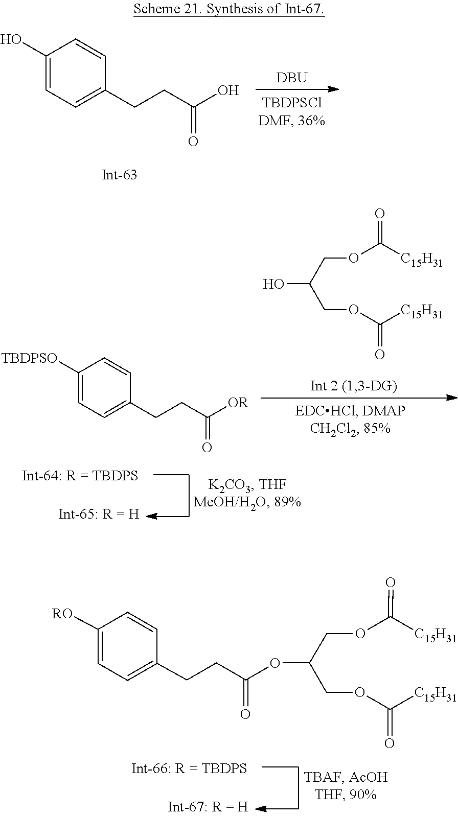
OC1=CC=C(CCC(O)=O)C=C1.[DBU].[TBDPSO]C1=CC=C(CCC([OR])=O)C=C1.O(C(=O)[C15H31])CC(O)COC(=O)[C15H31].O(C(=O)[C15H31])CC(OC(CCC1=CC=C([RO])C=C1)=O)COC(=O)[C15H31]
